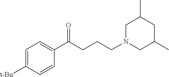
C1=C([t-Bu])C=CC(C(CCCN2CC(C)CC(C)C2)=O)=C1
